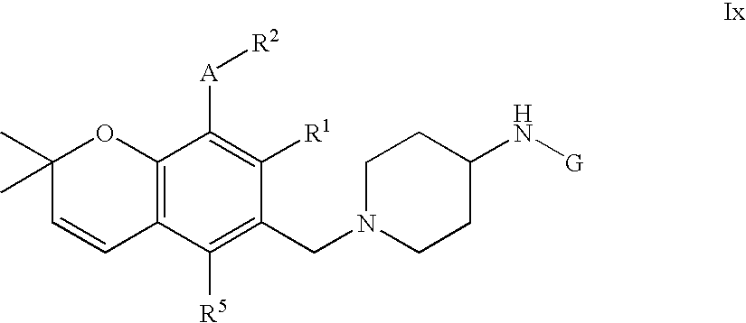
C12=C(C([R5])=C(CN3CCC(N[G])CC3)C([R1])=C1[A][R2])C=CC(C)(C)O2
